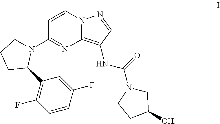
C12=C(NC(N3CC([OH])CC3)=O)C=NN1C=CC(N1CCCC1C1=C(F)C=CC(F)=C1)=N2
